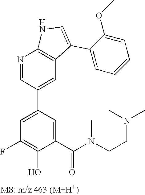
N1=CC(C2=CC(F)=C(O)C(C(N(C)CCN(C)C)=O)=C2)=CC2=C1NC=C2C1=CC=CC=C1OC
